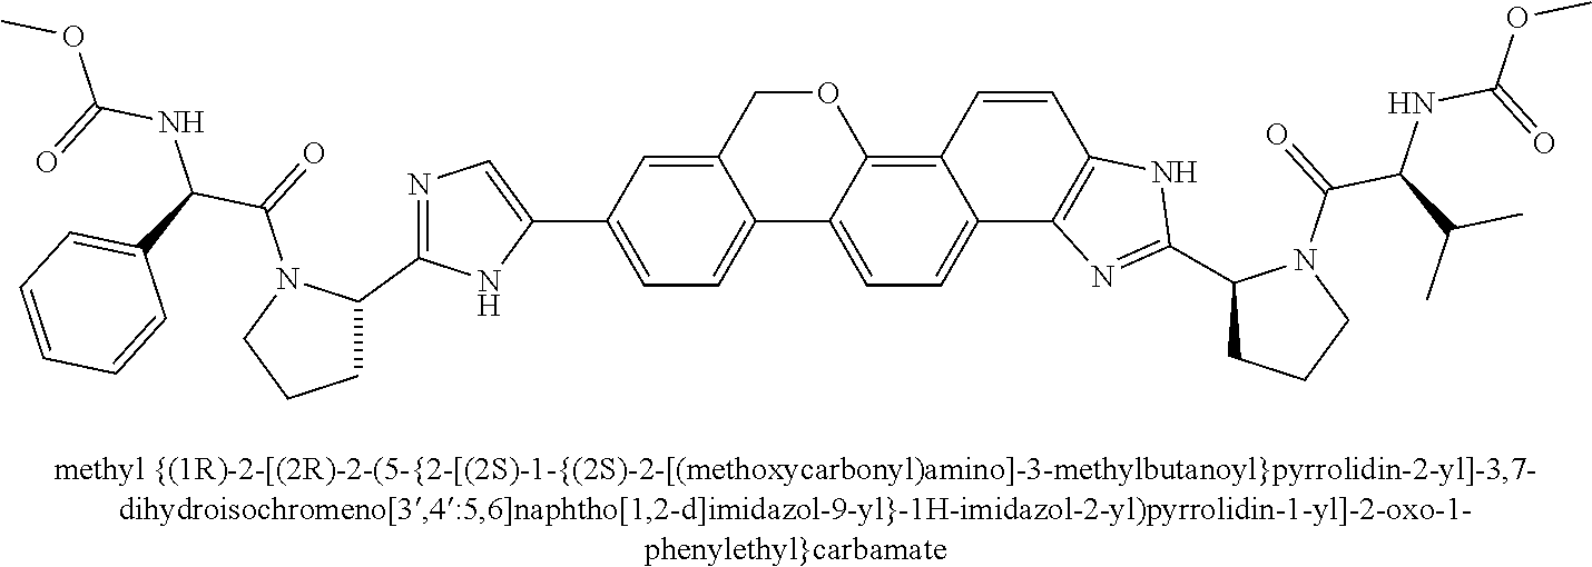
C12=CC=C(C3=CN=C(C4N(C(=O)C(C5=CC=CC=C5)NC(=O)OC)CCC4)N3)C=C1COC1=C3C(=CC=C21)C1=C(C=C3)NC(C2CCCN2C(=O)C(C(C)C)NC(=O)OC)=N1
